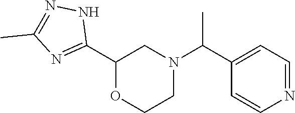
N1=CC=C(C(N2CC(C3=NC(C)=NN3)OCC2)C)C=C1
